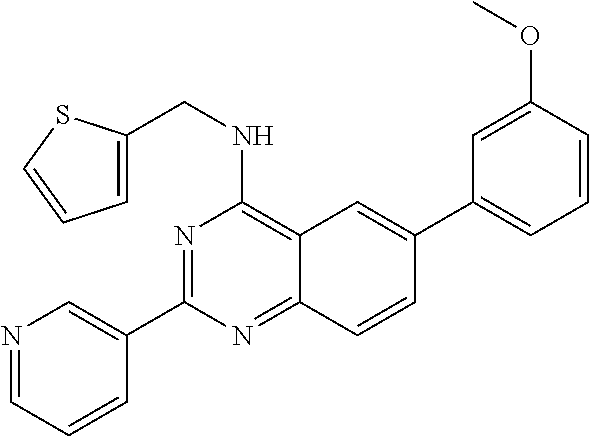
N1=C(C2=CN=CC=C2)N=C2C(=C1NCC1=CC=CS1)C=C(C1=CC=CC(OC)=C1)C=C2
